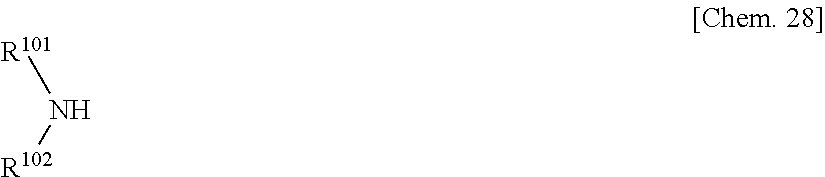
[R101]N[R102]
